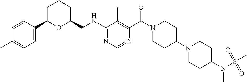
C1C(C2=CC=C(C)C=C2)OC(CNC2=NC=NC(C(=O)N3CCC(N4CCC(N(S(=O)(=O)C)C)CC4)CC3)=C2C)CC1
